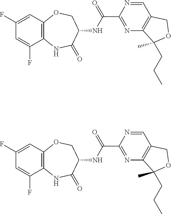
C12=C(C=C(F)C=C1F)OCC(NC(C1=NC3=C(C=N1)COC3(C)CCC)=O)C(=O)N2.C12=C(C=C(F)C=C1F)OCC(NC(C1=NC3=C(C=N1)COC3(C)CCC)=O)C(=O)N2
